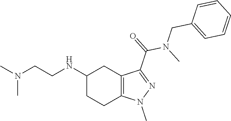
C1(NCCN(C)C)CCC2=C(C1)C(C(=O)N(C)CC1=CC=CC=C1)=NN2C
